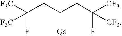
[F3C]C(CC(CC([CF3])([CF3])F)[Qs])(F)[F3C]
